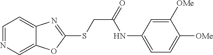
C1=C2C(=CN=C1)OC(SCC(NC1=CC=C([OMe])C([OMe])=C1)=O)=N2
